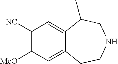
C1([NC])=C([MeO])C=C2C(=C1)C(C)CNCC2
